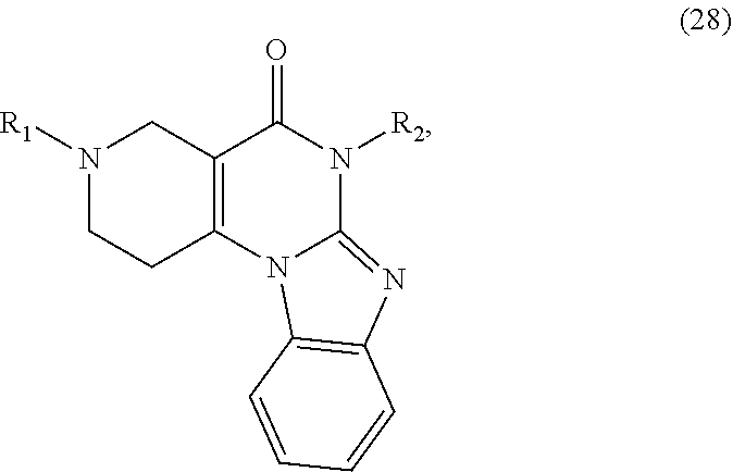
N1([R1])CCC2=C(C1)C(=O)N([R2])C1=NC3=C(N21)C=CC=C3
